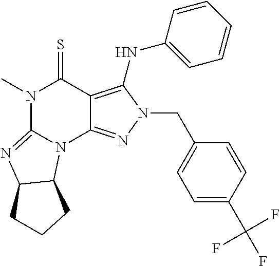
N1(C)C2=NC3C(N2C2=NN(CC4=CC=C(C(F)(F)F)C=C4)C(NC4=CC=CC=C4)=C2C1=S)CCC3
